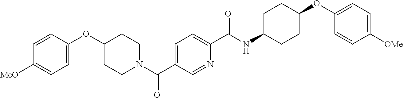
C1=C(OC2CCN(C(C3=CC=C(C(NC4CCC(OC5=CC=C([OMe])C=C5)CC4)=O)N=C3)=O)CC2)C=CC([MeO])=C1
